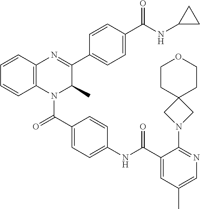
C1=C(C(NC2=CC=C(C(=O)N3C4=C(C=CC=C4)N=C(C4=CC=C(C(NC5CC5)=O)C=C4)C3C)C=C2)=O)C(N2CC3(C2)CCOCC3)=NC=C1C
